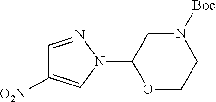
C1(N2N=CC([O2N])=C2)OCCN([Boc])C1
